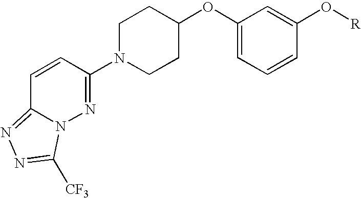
C1=CC(N2CCC(OC3=CC=CC(O[R])=C3)CC2)=NN2C1=NN=C2[CF3]
